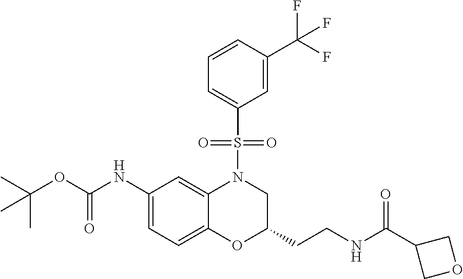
C1(NC(OC(C)(C)C)=O)=CC=C2C(=C1)N(S(C1=CC=CC(C(F)(F)F)=C1)(=O)=O)CC(CCNC(C1COC1)=O)O2
